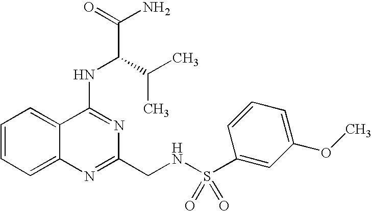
C1=CC=C2C(=C1)C(NC(C(N)=O)C(C)C)=NC(CNS(C1=CC(OC)=CC=C1)(=O)=O)=N2
